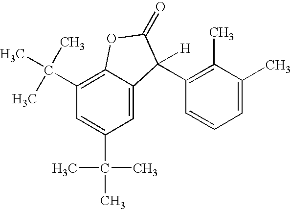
C1(C(C)(C)C)=C2C(=CC(C(C)(C)C)=C1)C([H])(C1=C(C)C(C)=CC=C1)C(=O)O2
